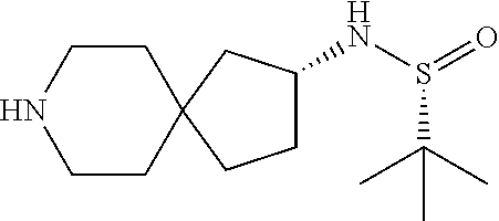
C1CC2(CCN1)CC(NS(=O)C(C)(C)C)CC2
